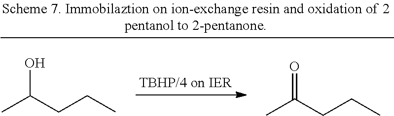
CC(CCC)O.CC(CCC)=O
